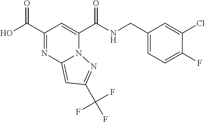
N(C(C1=CC(C(O)=O)=NC2=CC(C(F)(F)F)=NN12)=O)CC1=CC=C(F)C(Cl)=C1
